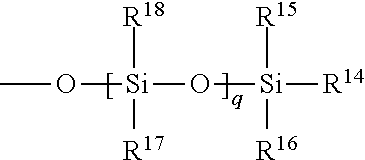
O([Si](O[Si]([R14])([R15])[R16])([R18])[R17])C
